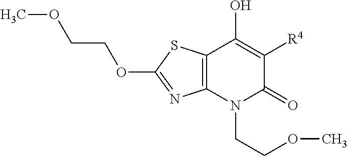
C12=C(N(CCOC)C(=O)C([R4])=C1O)N=C(OCCOC)S2
